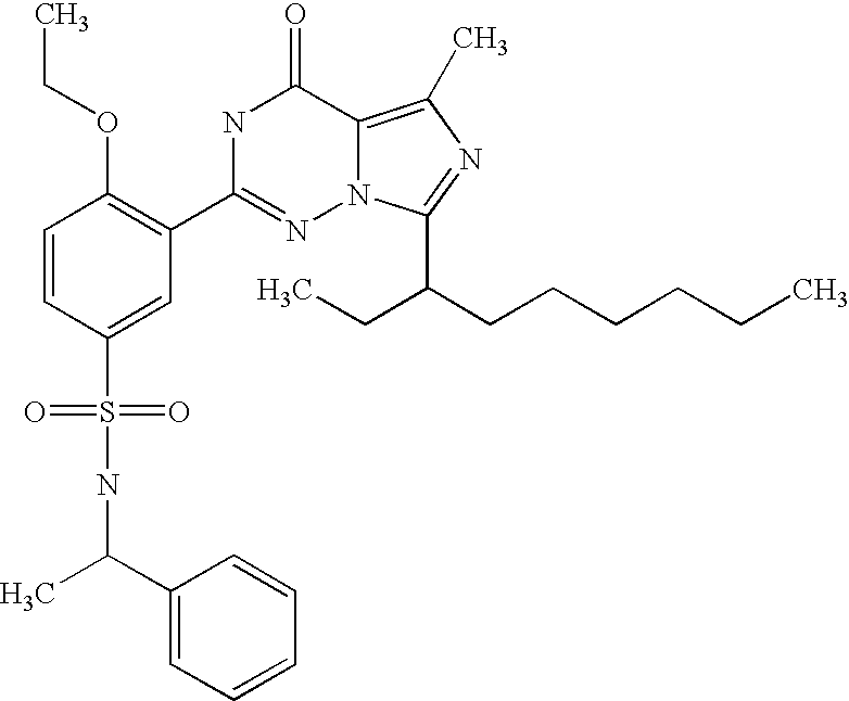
C1=CC(S(NC(C2=CC=CC=C2)C)(=O)=O)=CC(C2=NN3C(=C(C)N=C3C(CCCCCC)CC)C(=O)N2)=C1OCC
